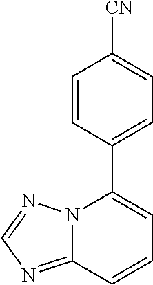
C12=NC=NN1C(C1=CC=C([CN])C=C1)=CC=C2
